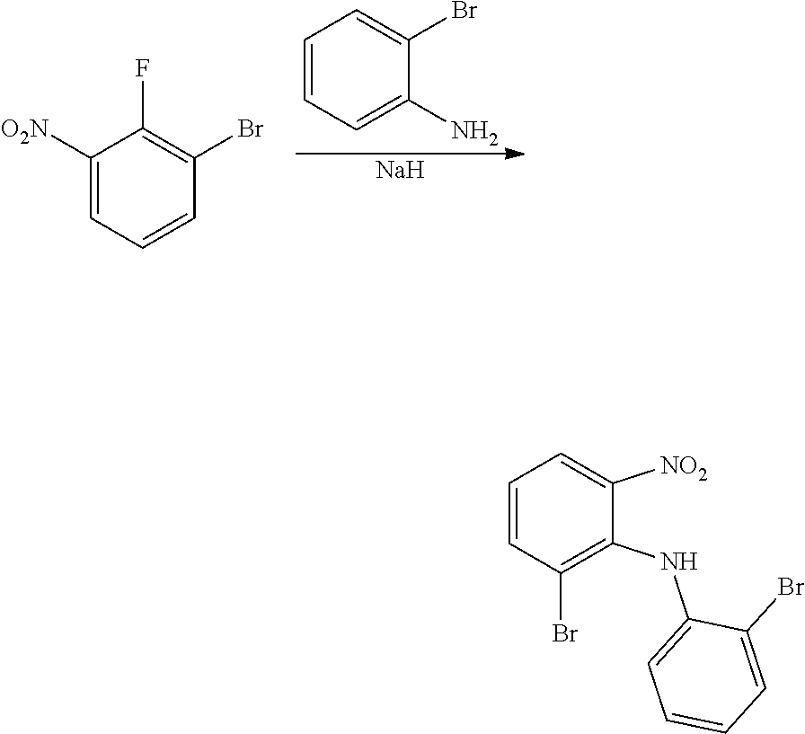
C1([O2N])=CC=CC(Br)=C1F.C1=CC=C(N)C(Br)=C1.[Na].C1=CC(Br)=C(NC2=CC=CC=C2Br)C([NO2])=C1
